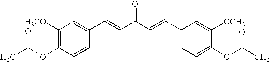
C1([H3CO])=C(OC(C)=O)C=CC(C=CC(C=CC2=CC=C(OC(C)=O)C([OCH3])=C2)=O)=C1
